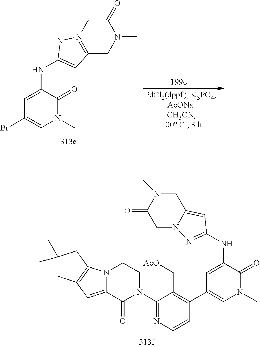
C1=C(NC2=CC3=N(N2)CC(=O)N(C)C3)C(=O)N(C)C=C1Br.C1=C(NC2=NN3C(=C2)CN(C)C(=O)C3)C(=O)N(C)C=C1C1=C(C[AcO])C(N2CCN3C(=CC4=C3CC(C)(C)C4)C2=O)=NC=C1
